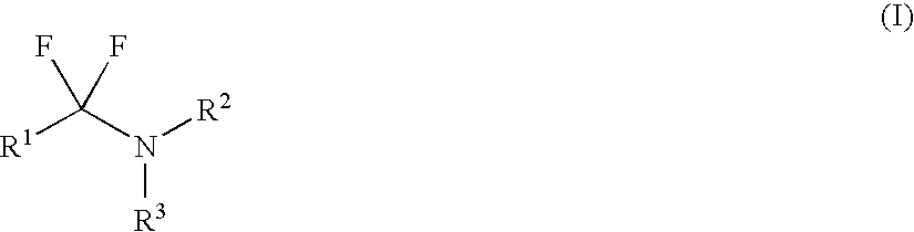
[R1]C(N([R2])[R3])(F)F
